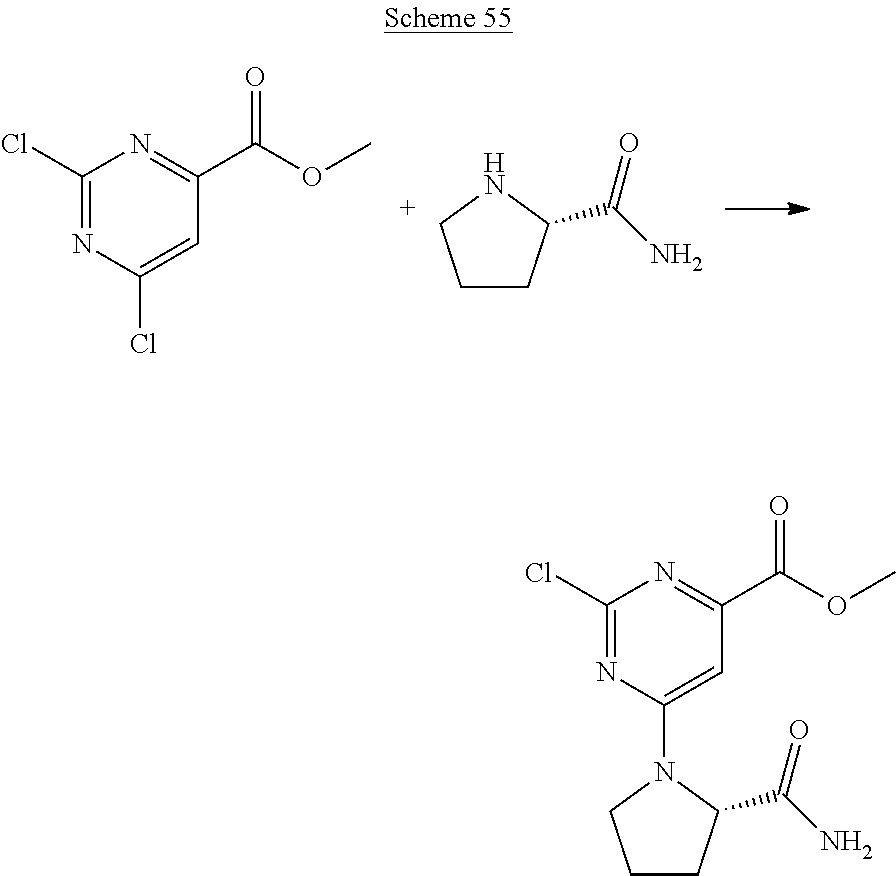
C1(Cl)=NC(Cl)=CC(C(OC)=O)=N1.C1CC(C(N)=O)NC1.C1(Cl)=NC(N2C(C(N)=O)CCC2)=CC(C(OC)=O)=N1
